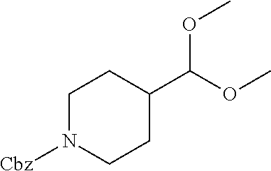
C1N([Cbz])CCC(C(OC)OC)C1
